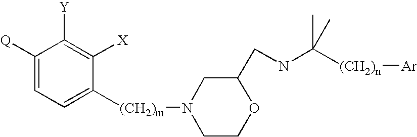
C1([Q])=CC=C([(CH2)m]N2CCOC(CNC([(CH2)n][Ar])(C)C)C2)C([X])=C1[Y]
